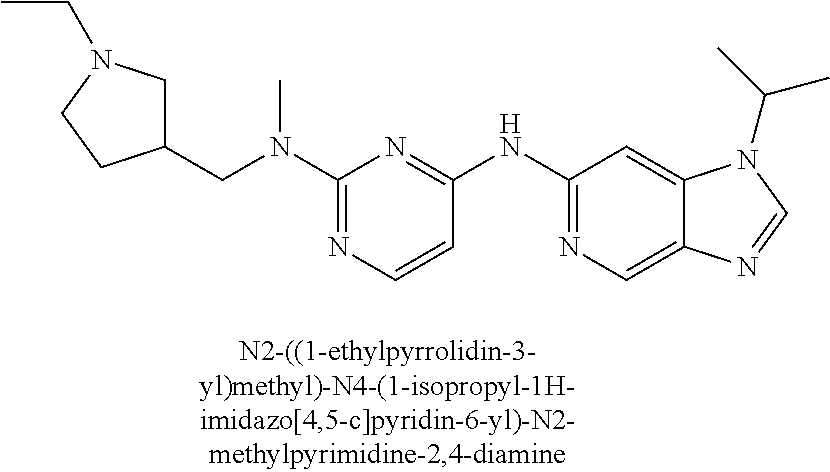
C1=CC(NC2=NC=C3C(=C2)N(C(C)C)C=N3)=NC(N(C)CC2CN(CC)CC2)=N1
